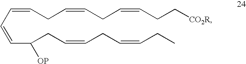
C(C(CC=CCC=CCC)[OP])=CC=CCC=CCC=CCC[CO2R]
